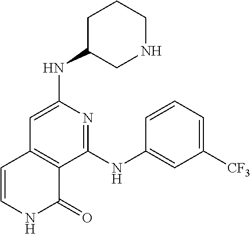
C1(NC2CNCCC2)=CC2=C(C(NC3=CC([CF3])=CC=C3)=N1)C(=O)NC=C2
